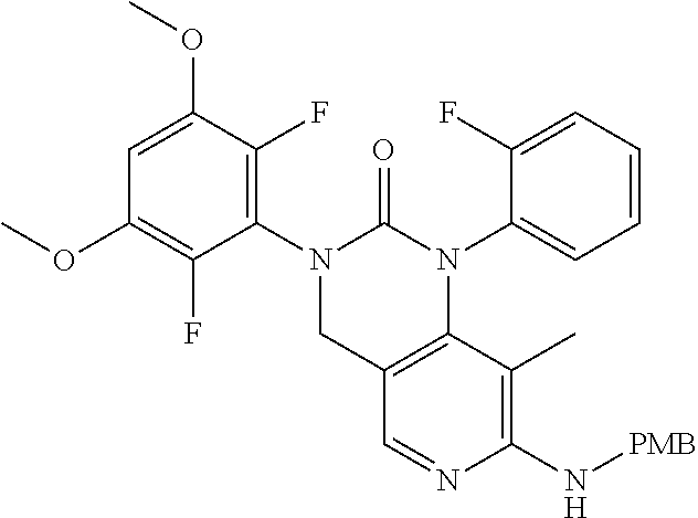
C1=C(OC)C(F)=C(N2CC3=C(N(C4=CC=CC=C4F)C2=O)C(C)=C(N[PMB])N=C3)C(F)=C1OC
